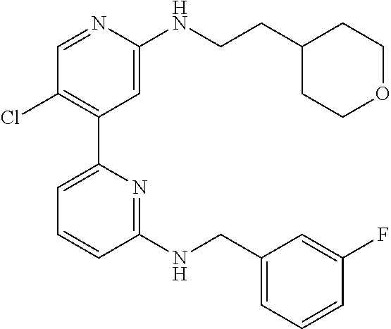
C1=NC(NCCC2CCOCC2)=CC(C2=CC=CC(NCC3=CC=CC(F)=C3)=N2)=C1Cl
